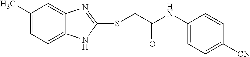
C1(C)=CC=C2C(=C1)N=C(SCC(NC1=CC=C([CN])C=C1)=O)N2
